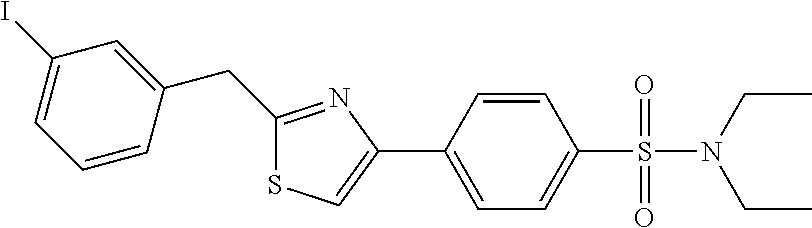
S1C=C(C2=CC=C(S(=O)(=O)N(CC)CC)C=C2)N=C1CC1=CC(I)=CC=C1
